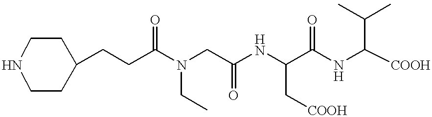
C1(CCC(N(CC(NC(C(NC([COOH])C(C)C)=O)C[COOH])=O)CC)=O)CCNCC1
